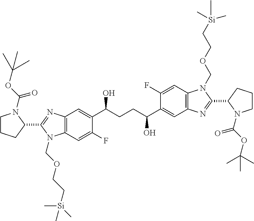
C12=C(C=C(F)C(C(CCC(C3=CC4=C(C=C3F)N(COCC[Si](C)(C)C)C(C3CCCN3C(OC(C)(C)C)=O)=N4)O)O)=C1)N(COCC[Si](C)(C)C)C(C1CCCN1C(OC(C)(C)C)=O)=N2
